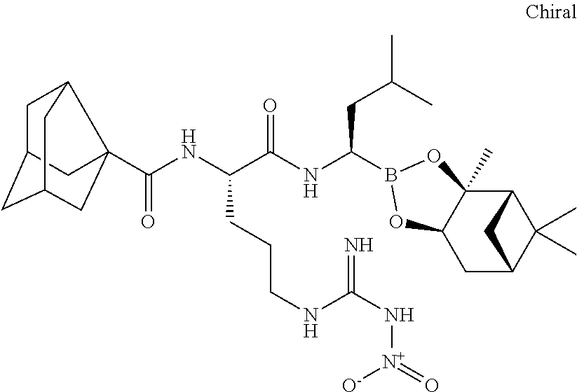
C12C3(C)C(CC(C1(C)C)C2)OB(C(NC(C(NC(=O)C12C4CC(CC(C1)C4)C2)CCCNC(N[N+](=O)[O-])=N)=O)CC(C)C)O3
